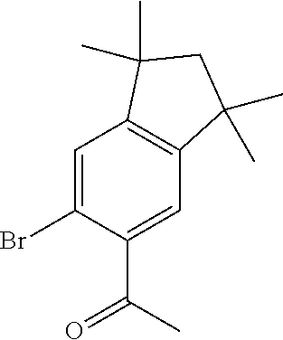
C1=C(Br)C(C(C)=O)=CC2=C1C(C)(C)CC2(C)C
